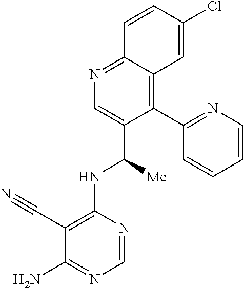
C1(C#N)=C(NC([Me])C2=CN=C3C(=C2C2=NC=CC=C2)C=C(Cl)C=C3)N=CN=C1N
